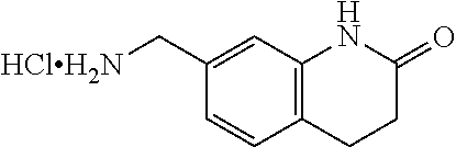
C1(C[HClH2N])=CC2=C(C=C1)CCC(=O)N2
